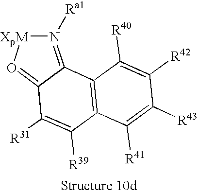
C12=C(C([R40])=C([R42])C([R43])=C1[R41])C1=N([Ra1])[XpM]O=C1C([R31])=C2[R39]
